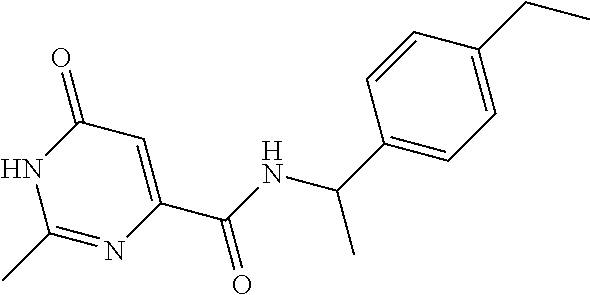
C1(=O)C=C(C(NC(C2=CC=C(CC)C=C2)C)=O)N=C(C)N1
